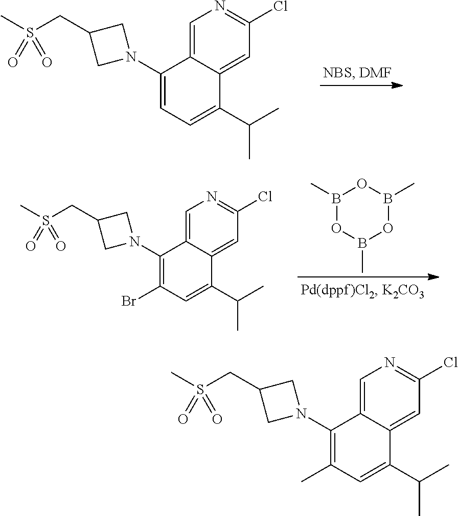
C1(N2CC(CS(C)(=O)=O)C2)=CC=C(C(C)C)C2=CC(Cl)=NC=C12.C1(N2CC(CS(C)(=O)=O)C2)=C(Br)C=C(C(C)C)C2=CC(Cl)=NC=C12.B1(C)OB(C)OB(C)O1.C1(N2CC(CS(C)(=O)=O)C2)=C(C)C=C(C(C)C)C2=CC(Cl)=NC=C12
